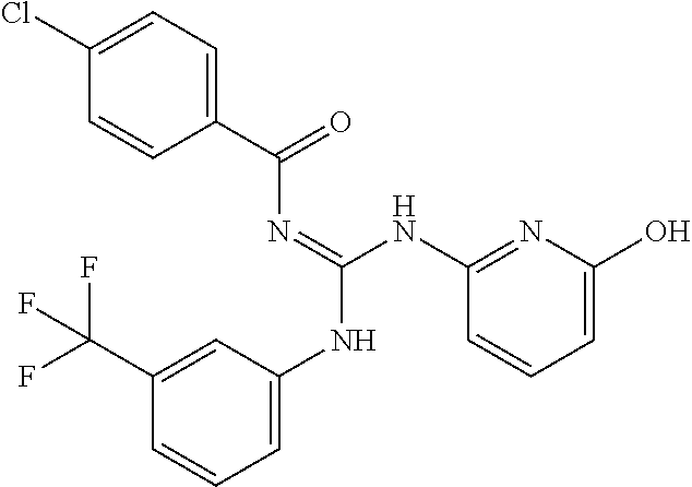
C1(Cl)=CC=C(C(=O)N=C(NC2=CC=CC(C(F)(F)F)=C2)NC2=NC(O)=CC=C2)C=C1
